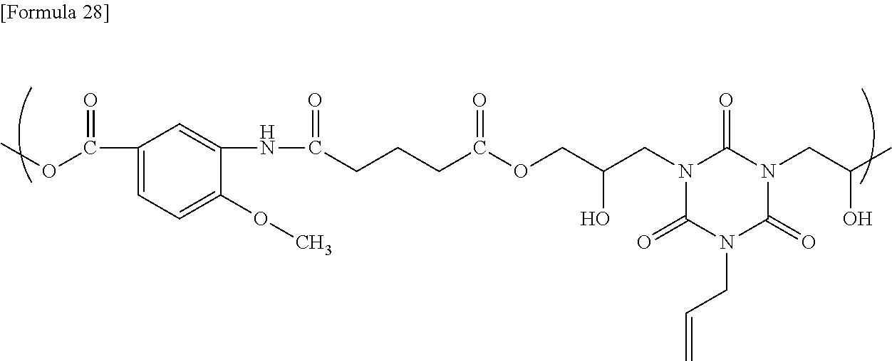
C(C1=CC=C(OC)C(NC(CCCC(OCC(CN2C(=O)N(CC=C)C(=O)N(CC(C)O)C2=O)O)=O)=O)=C1)(OC)=O
